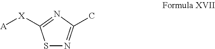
S1N=C(C)N=C1[X][A]
